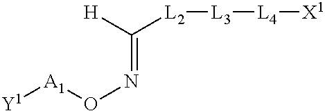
[A1]([Y1])ON=C([L2][L3][L4][X1])[H]
